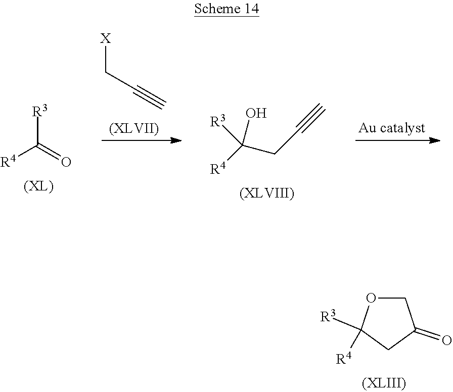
C1OC([R3])([R4])CC1=O.[X]CC#C.[R4]C(CC#C)(O)[R3].[R4]C(=O)[R3]
